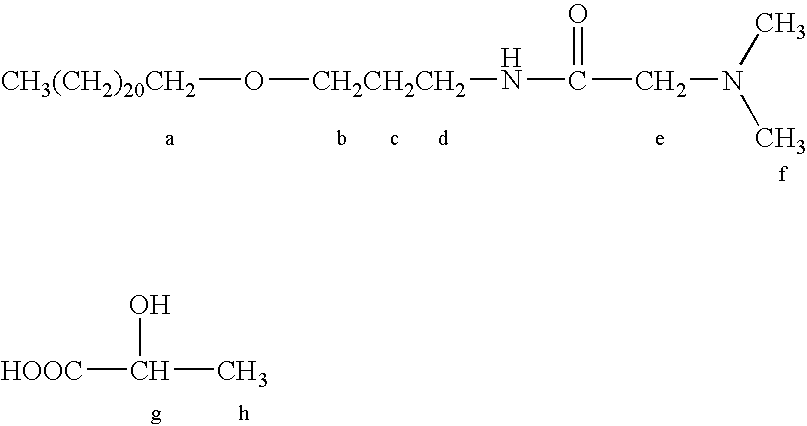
[CH3(CH2)20CH2]O[CH2CH2CH2]NC(CN(C)C)=O.[HOOC]C(C)O
